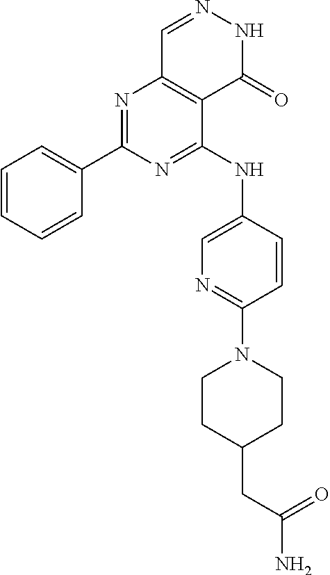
N1=C(C2=CC=CC=C2)N=C(NC2=CN=C(N3CCC(CC(N)=O)CC3)C=C2)C2=C1C=NNC2=O
